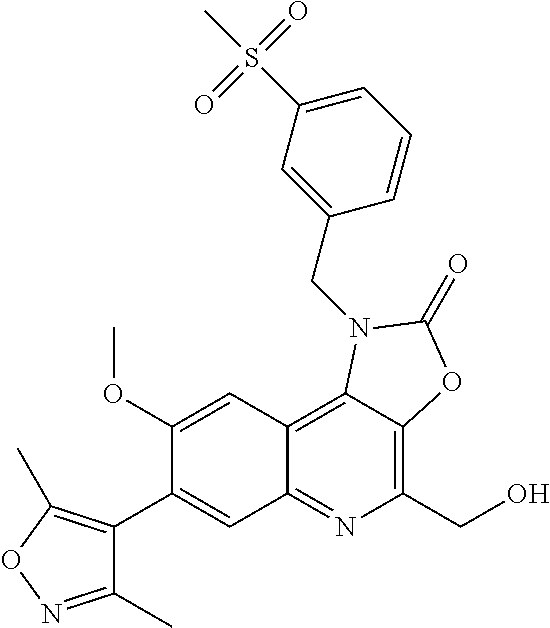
C1(OC)=CC2=C3C(=C(CO)N=C2C=C1C1=C(C)ON=C1C)OC(=O)N3CC1=CC(S(=O)(=O)C)=CC=C1
